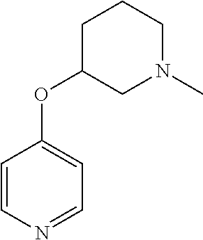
C1=CN=CC=C1OC1CN(C)CCC1
